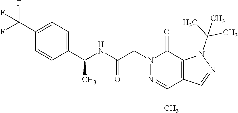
N1=C(C)C2=C(C(=O)N1CC(NC(C1=CC=C(C(F)(F)F)C=C1)C)=O)N(C(C)(C)C)N=C2
